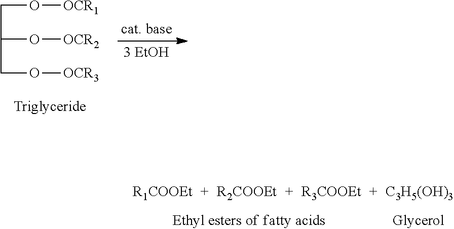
[R1COOEt].[R2COOEt].[R3COOEt].[C3H5(OH)3].C(O[OCR1])C(O[OCR2])CO[OCR3]
